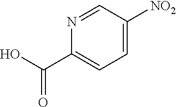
C1(C(O)=O)=CC=C([NO2])C=N1
